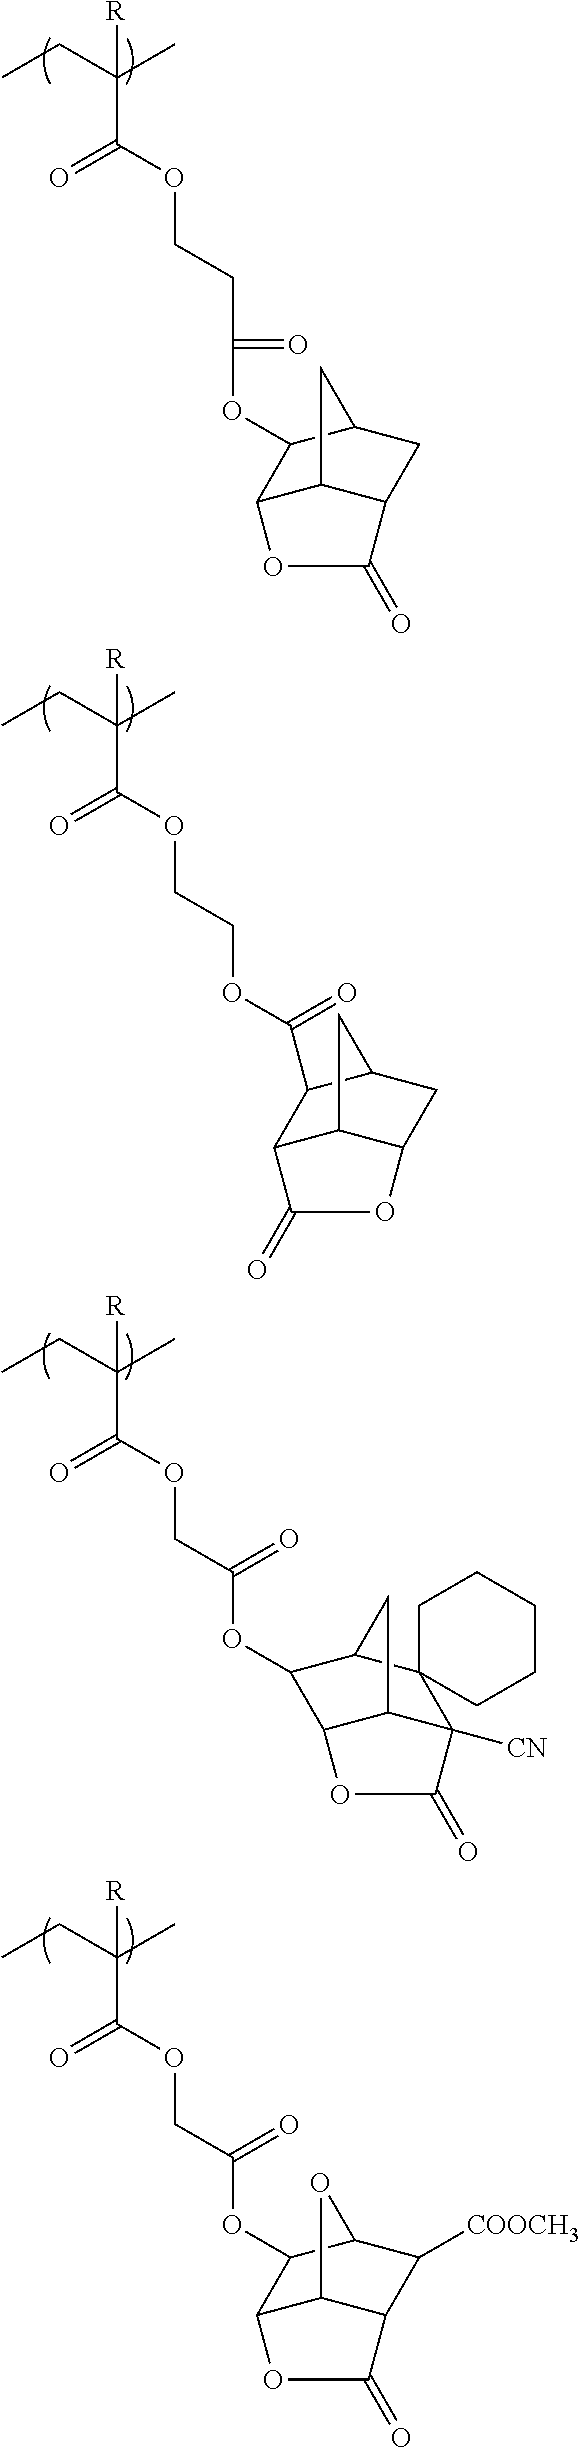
CCC(C)([R])C(=O)OCCC(=O)OC1C2C3C(CC1C3)C(=O)O2.CCC(C)([R])C(=O)OCCOC(C1C2C3C(CC1C3)OC2=O)=O.CCC(C)([R])C(=O)OCC(=O)OC1C2C3C(C([COOCH3])C1O3)C(=O)O2.CCC(C)([R])C(=O)OCC(=O)OC1C2C3C([CN])(C(=O)O2)C2(C1C3)CCCCC2
